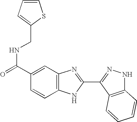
C(NC(=O)C1=CC2=C(C=C1)NC(C1=NNC3=C1C=CC=C3)=N2)C1=CC=CS1
